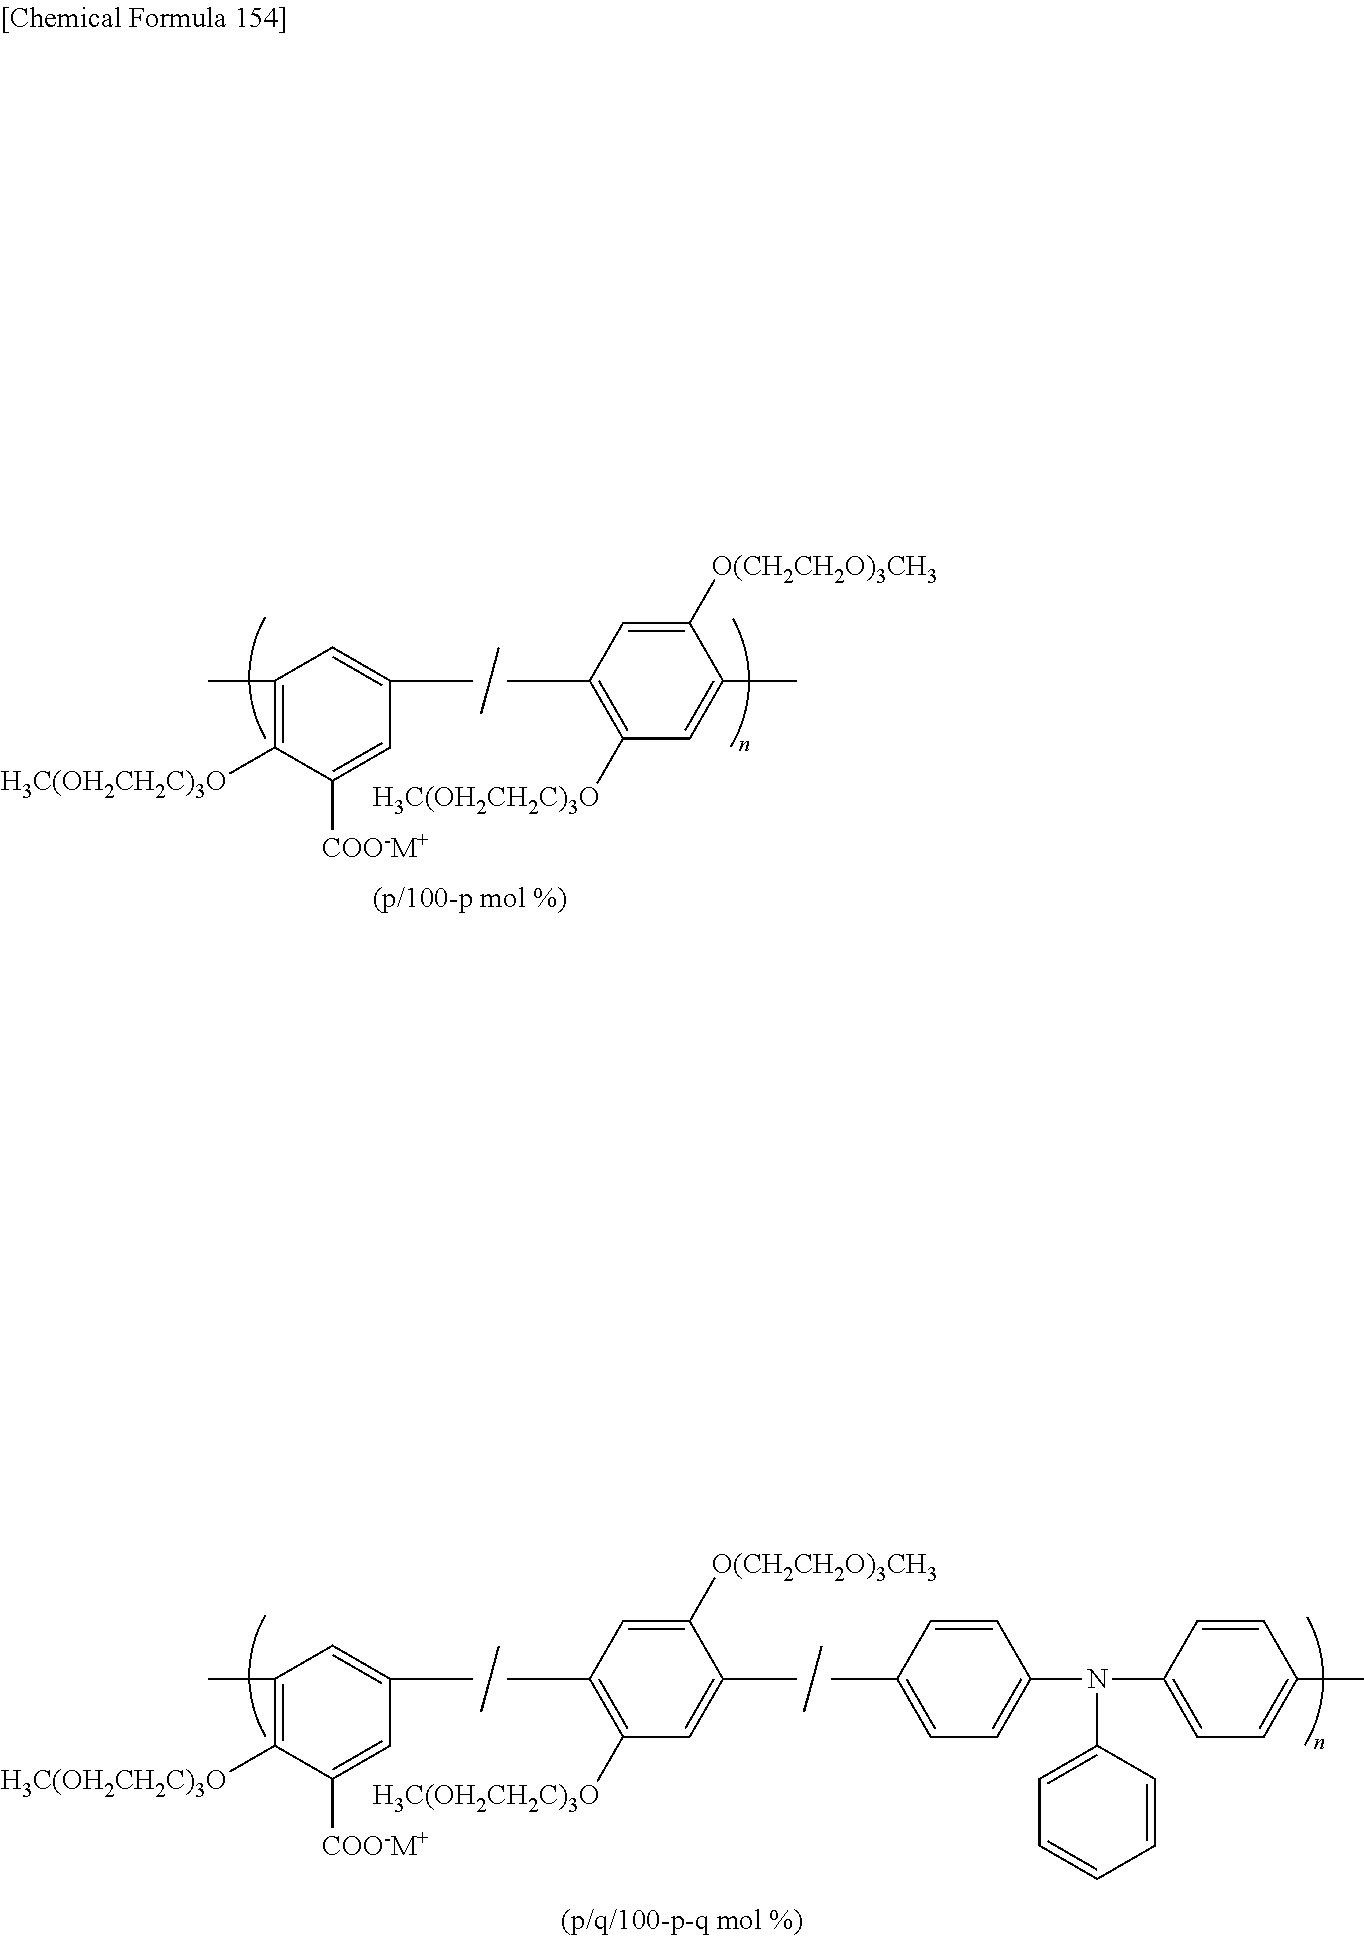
CC1=C([H3C(OH2CH2C)3O])C([COO-M+])=CC(C)=C1.C1([H3C(OH2CH2C)3O])=C(C)C=C([O(CH2CH2O)3CH3])C(C)=C1.CC1=C([H3C(OH2CH2C)3O])C([COO-M+])=CC(C)=C1.C1(C)=CC=C(N(C2=CC=C(C)C=C2)C2=CC=CC=C2)C=C1.C1([H3C(OH2CH2C)3O])=C(C)C=C([O(CH2CH2O)3CH3])C(C)=C1
